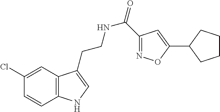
C12=C(C=C(Cl)C=C1)C(CCNC(=O)C1=NOC(C3CCCC3)=C1)=CN2
